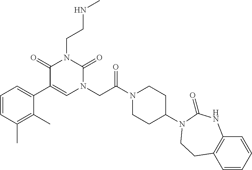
C1=CC(C)=C(C)C(C2=CN(CC(N3CCC(N4C(=O)NC5=C(C=CC=C5)CC4)CC3)=O)C(=O)N(CCNC)C2=O)=C1
